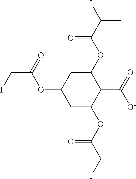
C(C(=O)OC1CC(OC(CI)=O)C(C(=O)[O-])C(OC(C(I)C)=O)C1)I
